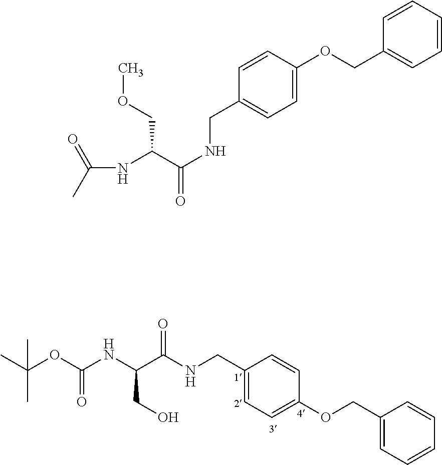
C(C)(C)(OC(NC(C(NCC1=CC=C(OCC2=CC=CC=C2)C=C1)=O)CO)=O)C.C1=CC=CC=C1COC1=CC=C(CNC(=O)C(NC(C)=O)COC)C=C1
